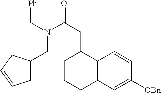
C12=C(C=C([OBn])C=C1)CCCC2CC(N(CC1CC=CC1)C[Ph])=O
